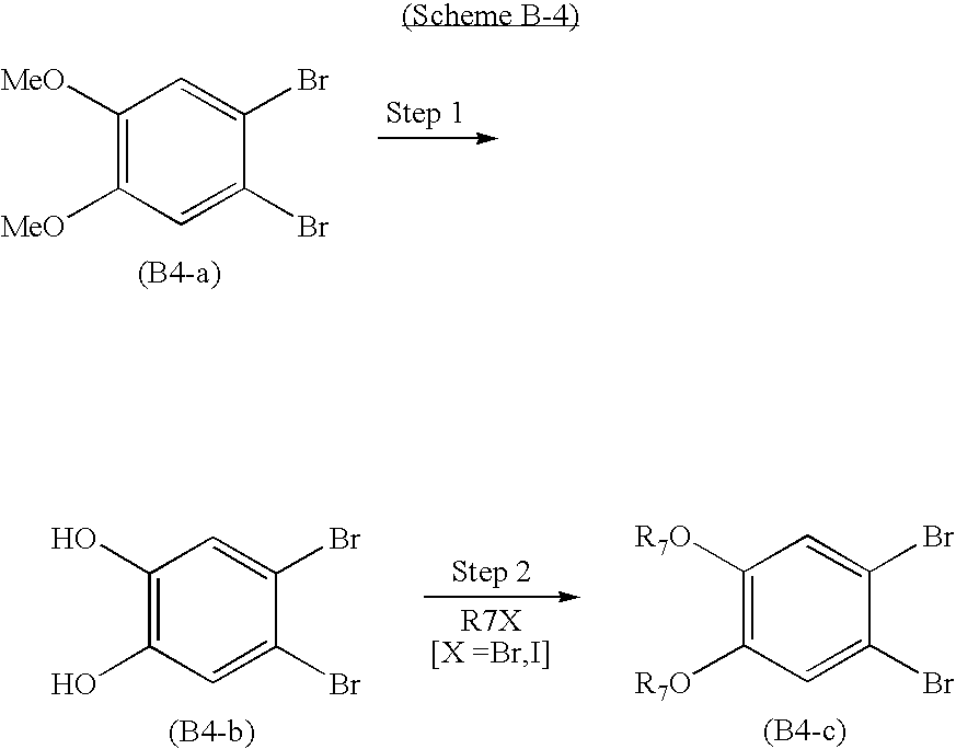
C1([MeO])=C([MeO])C=C(Br)C(Br)=C1.C1(O)=C(O)C=C(Br)C(Br)=C1.C1([R7O])=C([R7O])C=C(Br)C(Br)=C1
